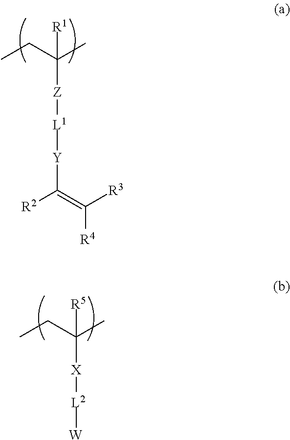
CCC(C)([Z][L1][Y]C([R2])=C([R3])[R4])[R1].C(C(C)([X][L2][W])[R5])C
